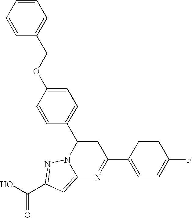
O=C(O)C1=NN2C(=C1)N=C(C1=CC=C(F)C=C1)C=C2C1=CC=C(OCC2=CC=CC=C2)C=C1
